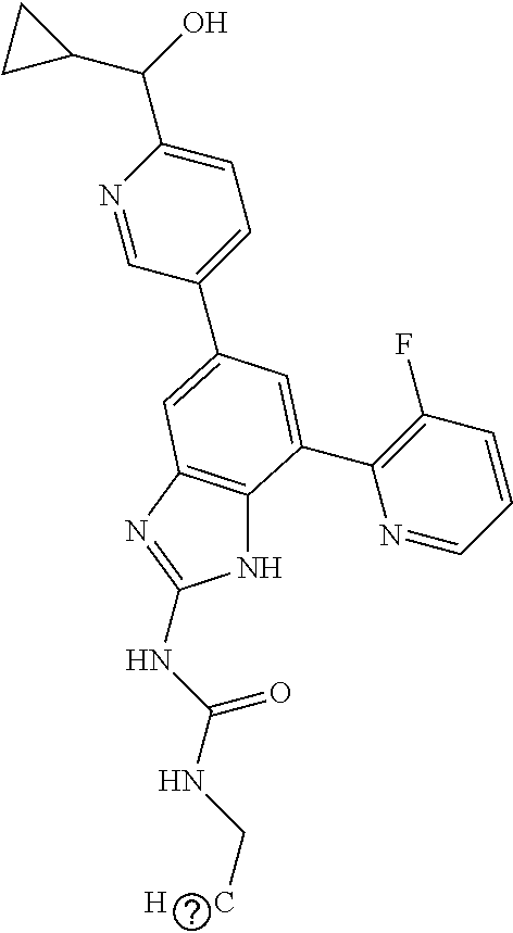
N1C2=C(N=C1NC(NC[H      C])=O)C=C(C1=CC=C(C(C3CC3)O)N=C1)C=C2C1=C(F)C=CC=N1
